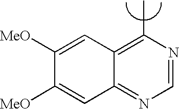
C1=NC(C)=C2C(=N1)C=C([MeO])C([MeO])=C2
